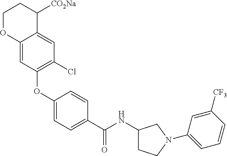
C1(OC2=C(Cl)C=C3C(=C2)OCCC3[CO2Na])=CC=C(C(NC2CCN(C3=CC=CC([CF3])=C3)C2)=O)C=C1
